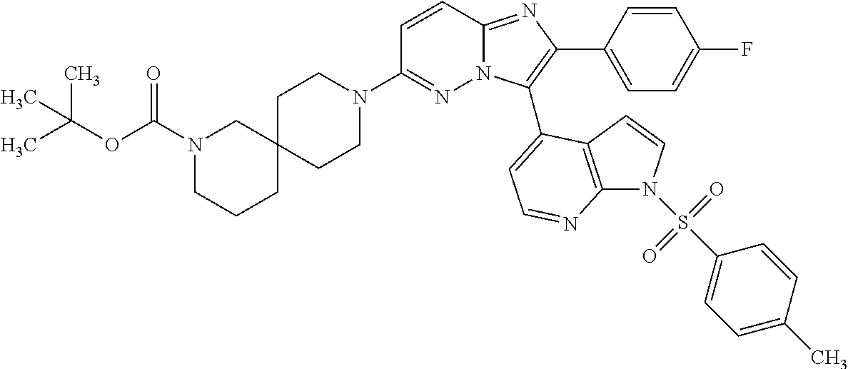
C1CN(C2=NN3C(=NC(C4=CC=C(F)C=C4)=C3C3=CC=NC4=C3C=CN4S(C3=CC=C(C)C=C3)(=O)=O)C=C2)CCC12CN(C(OC(C)(C)C)=O)CCC2
